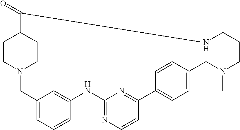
N12CC3=CC=CC(=C3)NC3=NC=CC(=N3)C3=CC=C(C=C3)CN(C)CCCNC(=O)C(CC1)CC2
